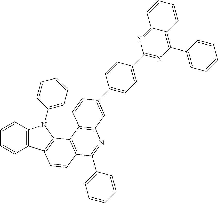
C1=CC2=C(C=C1)C1=C(N2C2=CC=CC=C2)C2=C(C=C1)C(C1=CC=CC=C1)=NC1=C2C=CC(C2=CC=C(C3=NC(C4=CC=CC=C4)=C4C(=N3)C=CC=C4)C=C2)=C1
